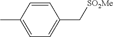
C1=CC(C)=CC=C1C[SO2Me]
